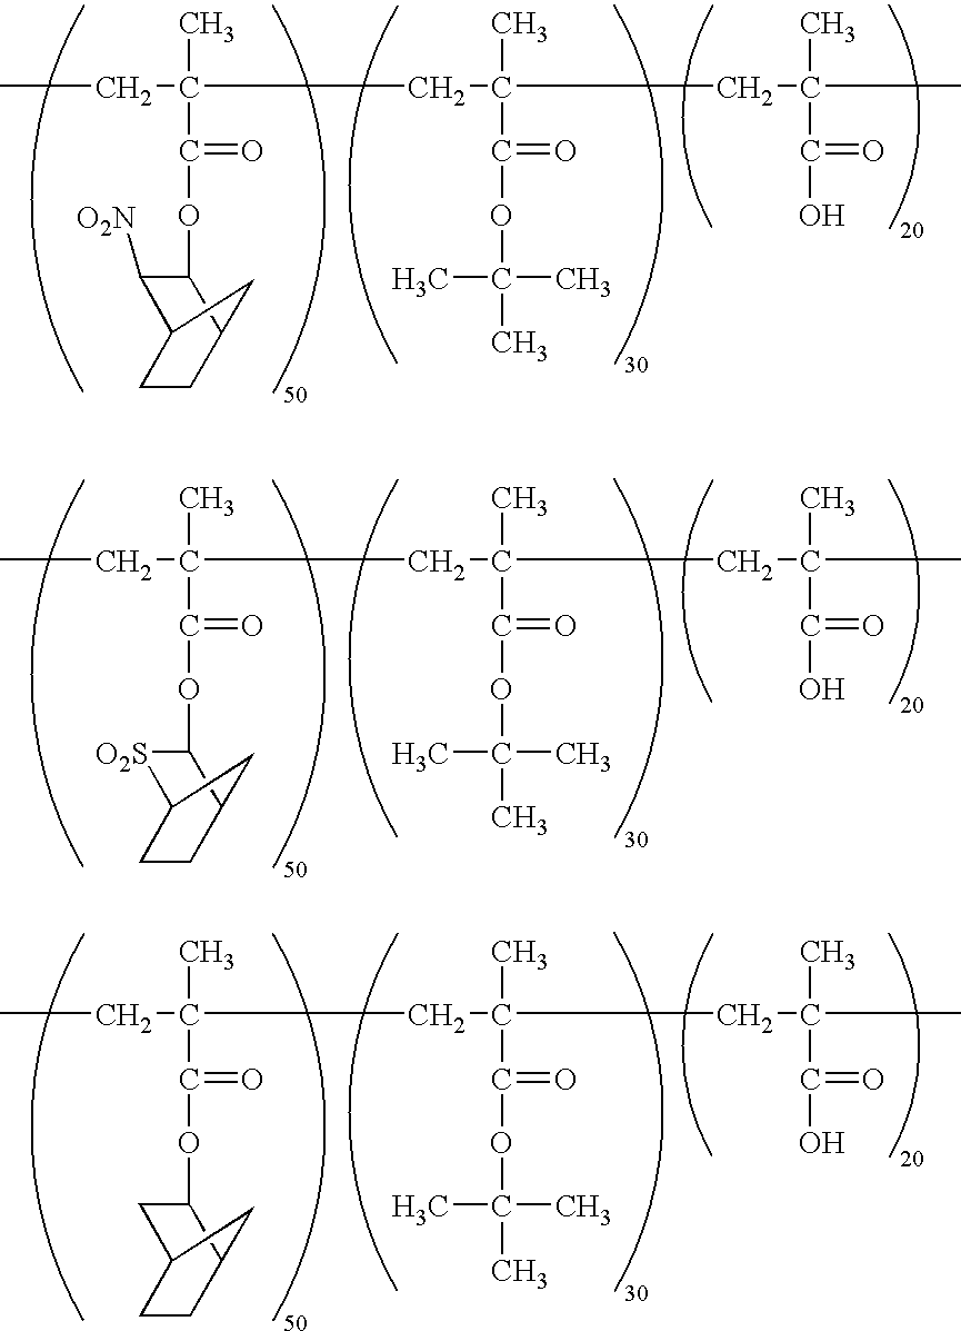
CCC(C)(C(OC1C([O2N])C2CCC1C2)=O)CC(C)(C(OC(C)(C)C)=O)CC(C)(C(O)=O)C.CCC(C)(C(OC1[O2S]C2CCC1C2)=O)CC(C)(C(OC(C)(C)C)=O)CC(C)(C(O)=O)C.CCC(C)(C(OC1CC2CCC1C2)=O)CC(C)(C(OC(C)(C)C)=O)CC(C)(C(O)=O)C
